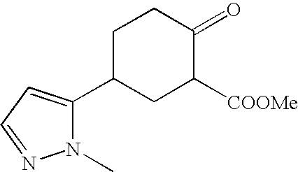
C1C(C2=CC=NN2C)CC([COOMe])C(=O)C1
